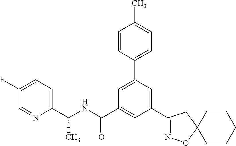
C1(C(NC(C2=CC(C3=NOC4(C3)CCCCC4)=CC(C3=CC=C(C)C=C3)=C2)=O)C)=CC=C(F)C=N1
